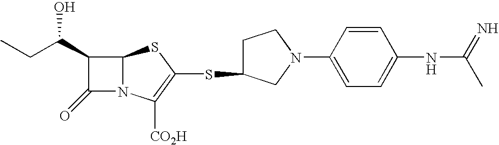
C12N(C([CO2H])=C(SC3CCN(C4=CC=C(NC(=N)C)C=C4)C3)S1)C(=O)C2C(O)CC
